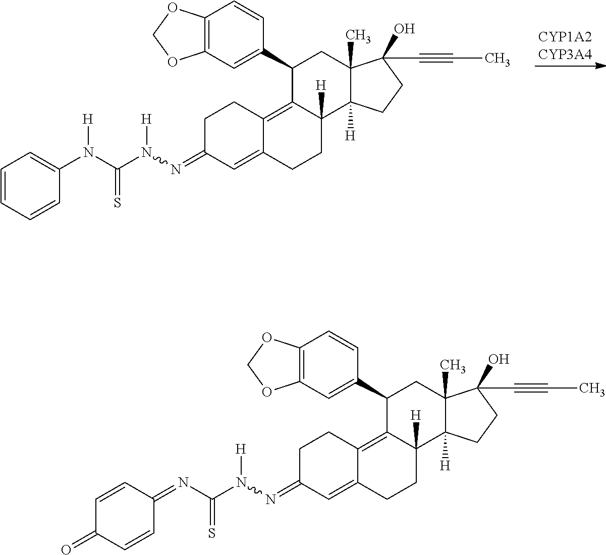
C1=CC=CC(N(C(N(N=C2C=C3C(=C4C([H])(CC3)C3([H])C(C)(CC4C4=CC5=C(C=C4)OCO5)C(O)(C#CC)CC3)CC2)[H])=S)[H])=C1.C1=CC(=NC(N(N=C2C=C3C(=C4C([H])(CC3)C3([H])C(C)(CC4C4=CC5=C(C=C4)OCO5)C(O)(C#CC)CC3)CC2)[H])=S)C=CC1=O
